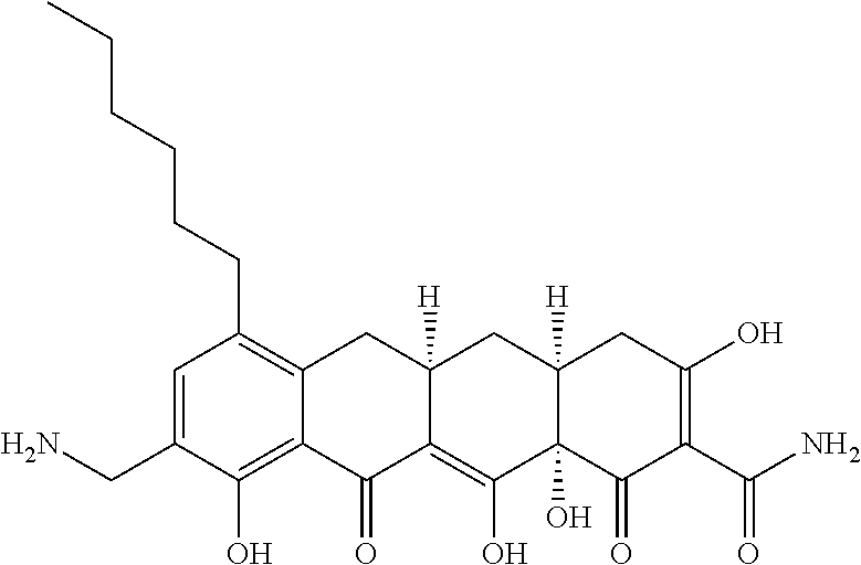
C1=C(CN)C(O)=C2C(=C1CCCCCC)CC1([H])C(=C(O)C3(O)C([H])(C1)CC(O)=C(C(N)=O)C3=O)C2=O
